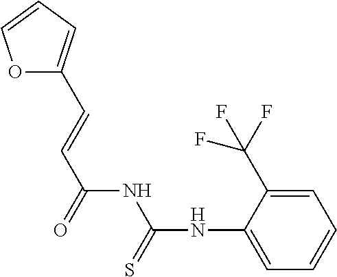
O1C(C=CC(=O)NC(NC2=CC=CC=C2C(F)(F)F)=S)=CC=C1
